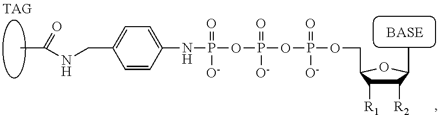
C1=CC(NP(OP(OP(OCC2C([R1])C([R2])C(C)O2)(=O)[O-])(=O)[O-])(=O)[O-])=CC=C1CNC(C)=O
